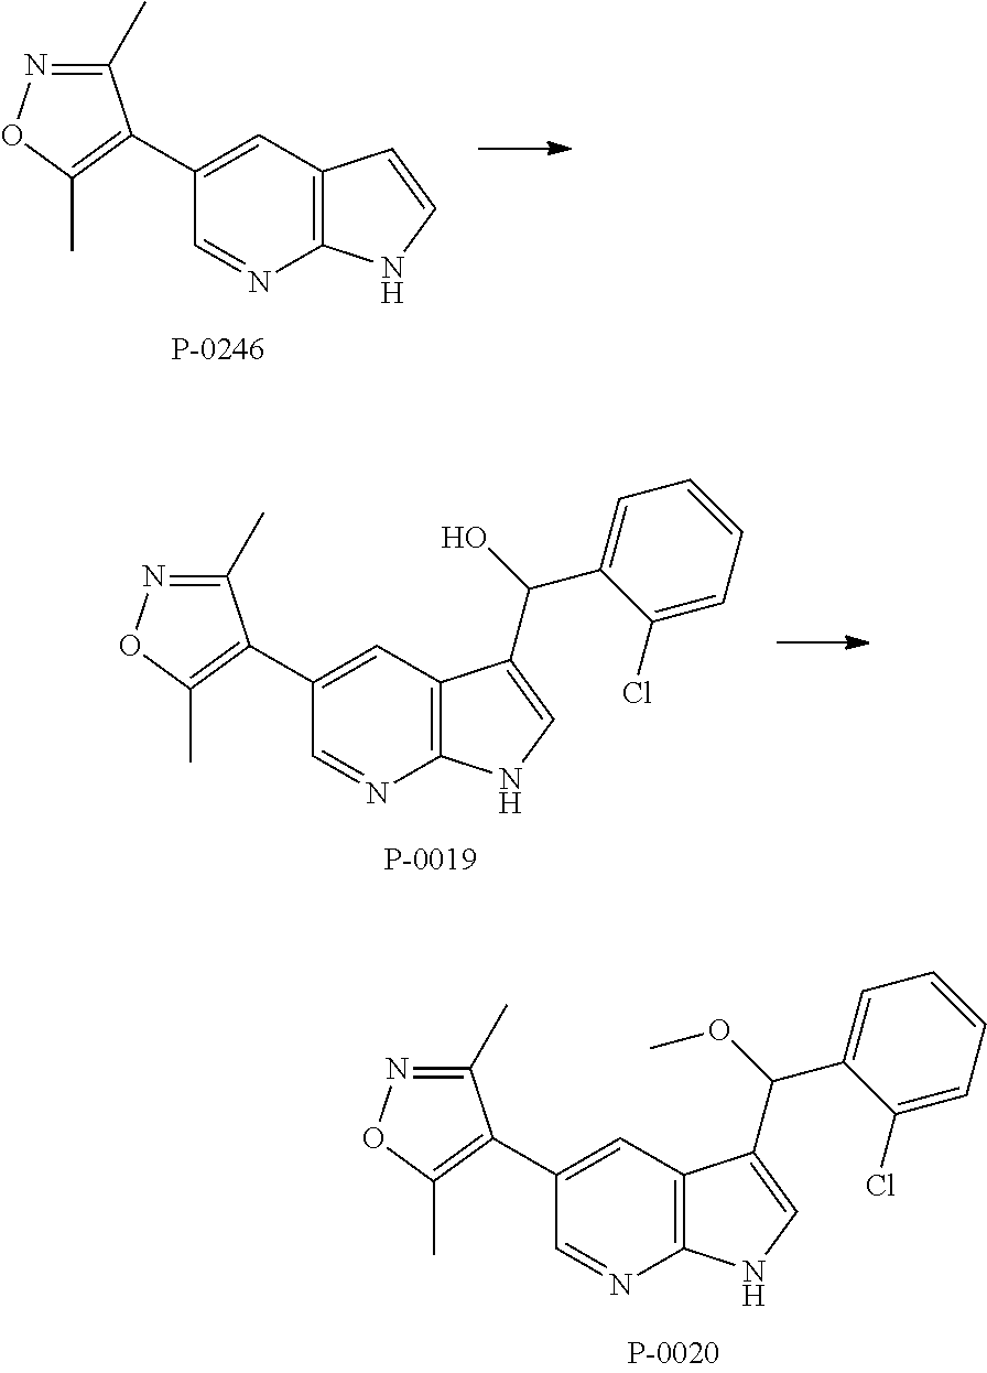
C1(C2=C(C)ON=C2C)=CC2=C(N=C1)NC=C2.C1(C2=C(C)ON=C2C)=CC2=C(N=C1)NC=C2C(C1=CC=CC=C1Cl)O.C1(C2=C(C)ON=C2C)=CC2=C(N=C1)NC=C2C(C1=CC=CC=C1Cl)OC
